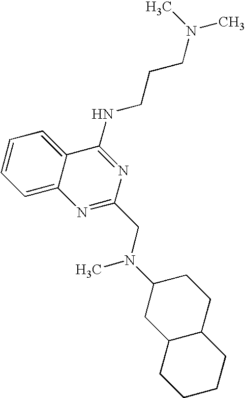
C12=CC=CC=C1C(NCCCN(C)C)=NC(CN(C1CC3C(CC1)CCCC3)C)=N2
